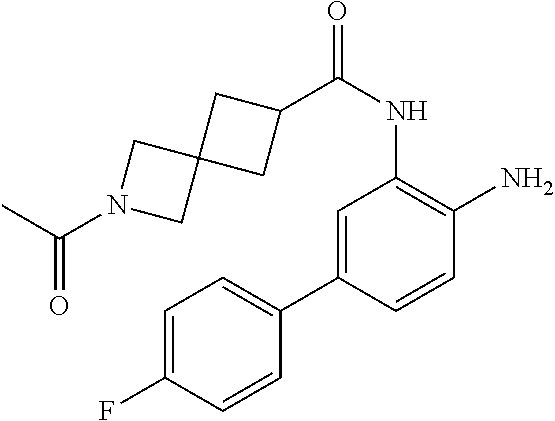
C1=C(C2=CC=C(F)C=C2)C=CC(N)=C1NC(=O)C1CC2(C1)CN(C(C)=O)C2
